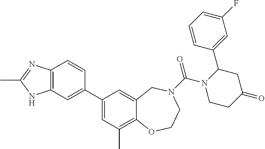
C12=C(C=C(C3=CC(C)=C4C(=C3)CN(C(=O)N3CCC(=O)CC3C3=CC(F)=CC=C3)CCO4)C=C1)NC(C)=N2
